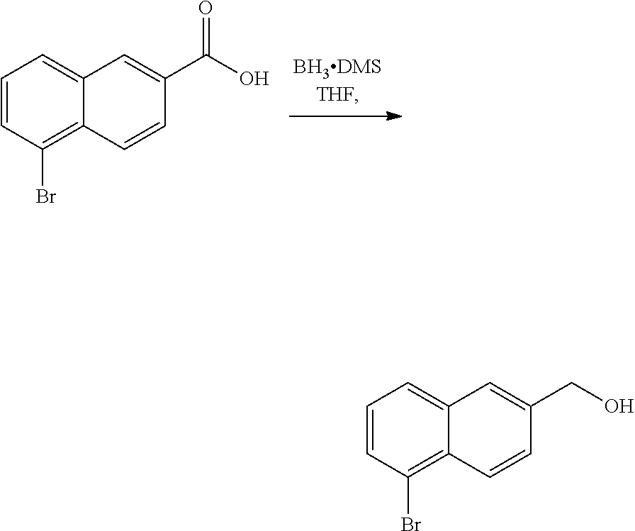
C1=C2C=C(C(=O)O)C=CC2=C(Br)C=C1.C1=C2C=C(CO)C=CC2=C(Br)C=C1
